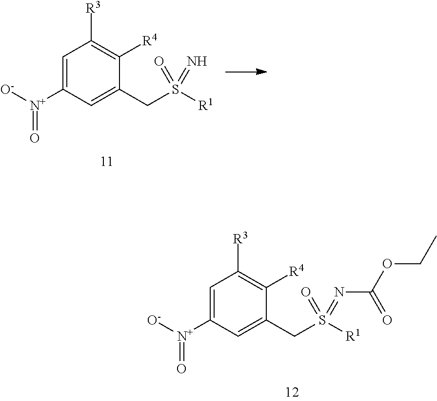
C1=C([N+]([O-])=O)C=C(CS([R1])(=O)=N)C([R4])=C1[R3].C1=C([N+]([O-])=O)C=C(CS([R1])(=NC(OCC)=O)=O)C([R4])=C1[R3]
